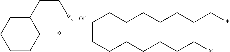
C1CC(*)C(CC*)CC1.C(=CCCCCCC*)CCCCCCC*
